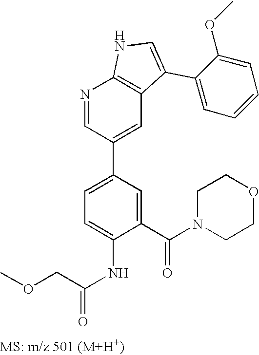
N1=CC(C2=CC=C(NC(=O)COC)C(C(N3CCOCC3)=O)=C2)=CC2=C1NC=C2C1=CC=CC=C1OC
